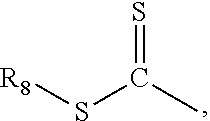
S=C(C)S[R8]
